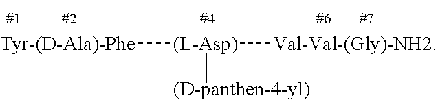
[Tyr-(D-Ala)-Phe][(L-Asp)]([Val-Val-(Gly)-NH2])[(D-panthen-4-yl)]
